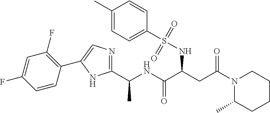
C1(F)=CC(F)=C(C2=CN=C(C(C)NC(=O)C(NS(=O)(=O)C3=CC=C(C)C=C3)CC(N3C(C)CCCC3)=O)N2)C=C1
